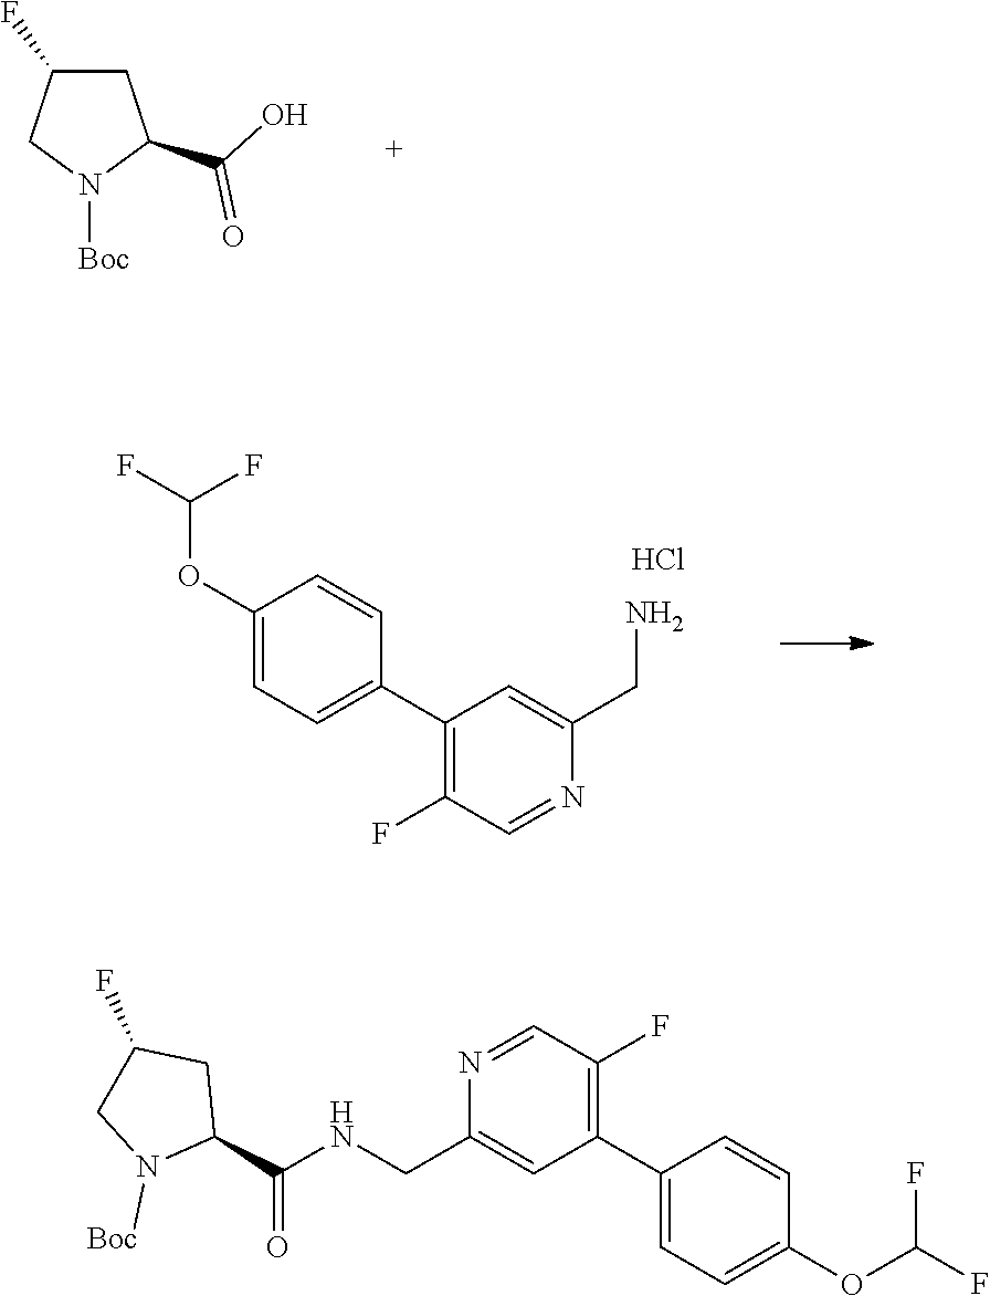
C1C(F)CN([Boc])C1C(O)=O.C1(OC(F)F)=CC=C(C2=C(F)C=NC(CN)=C2)C=C1.Cl.C1(C2=CC=C(OC(F)F)C=C2)=C(F)C=NC(CNC(C2CC(F)CN2[Boc])=O)=C1
